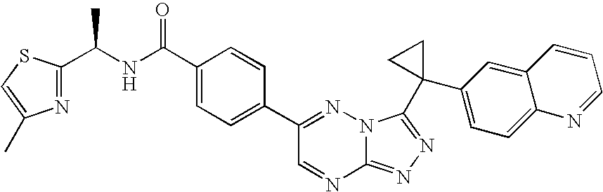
C12=NN=C(C3(C4=CC=C5C(=C4)C=CC=N5)CC3)N1N=C(C1=CC=C(C(=O)NC(C3=NC(C)=CS3)C)C=C1)C=N2
